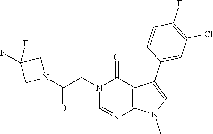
C1=NC2=C(C(=O)N1CC(N1CC(F)(F)C1)=O)C(C1=CC(Cl)=C(F)C=C1)=CN2C
